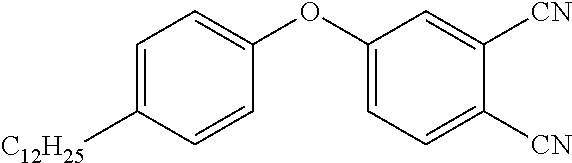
C1(OC2=CC=C([C12H25])C=C2)=CC=C([CN])C([CN])=C1
